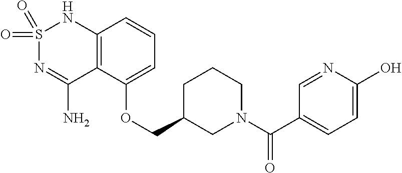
C12=C(C(OCC3CN(C(C4=CC=C(O)N=C4)=O)CCC3)=CC=C1)C(N)=NS(=O)(=O)N2
